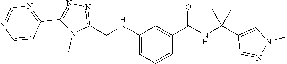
N1=C(CNC2=CC=CC(C(=O)NC(C3=CN(C)N=C3)(C)C)=C2)N(C)C(C2=NC=NC=C2)=N1
